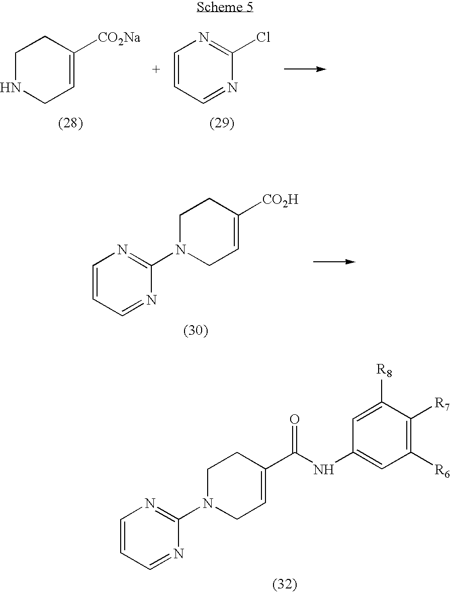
C1NCC=C([CO2Na])C1.C1=CC=NC(Cl)=N1.C1=CC=NC(N2CC=C([CO2H])CC2)=N1.C1=CC=NC(N2CC=C(C(NC3=CC([R6])=C([R7])C([R8])=C3)=O)CC2)=N1
